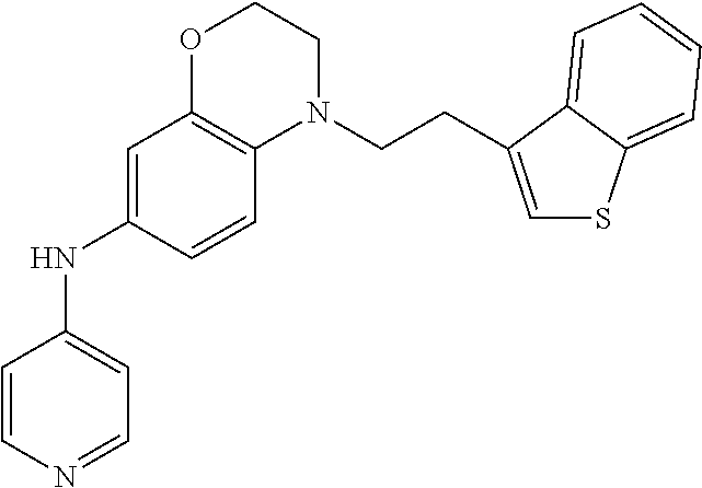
C1=C(NC2=CC=NC=C2)C=CC2=C1OCCN2CCC1=CSC2=CC=CC=C21
